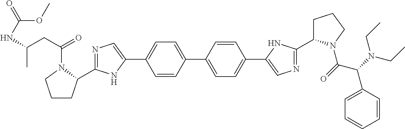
N1=C(C2CCCN2C(CC(C)NC(=O)OC)=O)NC(C2=CC=C(C3=CC=C(C4=CN=C(C5CCCN5C(=O)C(N(CC)CC)C5=CC=CC=C5)N4)C=C3)C=C2)=C1
